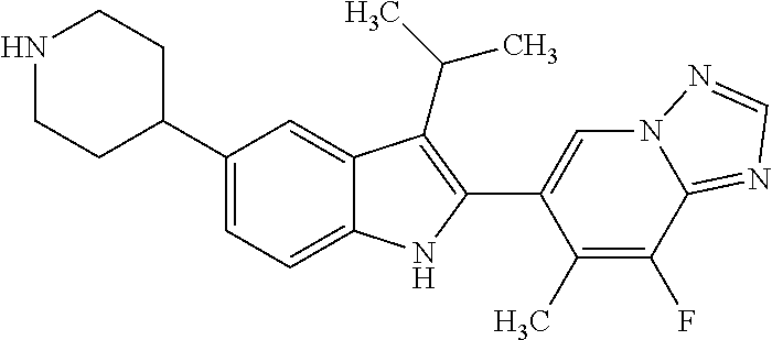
N1CCC(C2=CC=C3C(=C2)C(C(C)C)=C(C2=CN4C(=NC=N4)C(F)=C2C)N3)CC1
